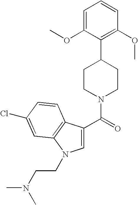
C1=C(OC)C(C2CCN(C(=O)C3=CN(CCN(C)C)C4=C3C=CC(Cl)=C4)CC2)=C(OC)C=C1
